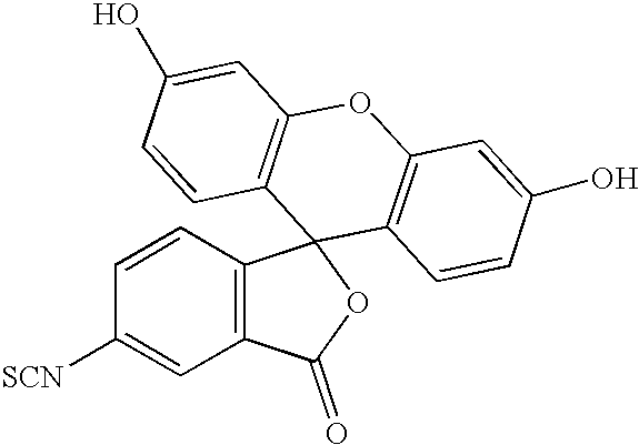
C1([SCN])=CC2=C(C=C1)C1(OC2=O)C2=C(OC3=C1C=CC(O)=C3)C=C(O)C=C2
